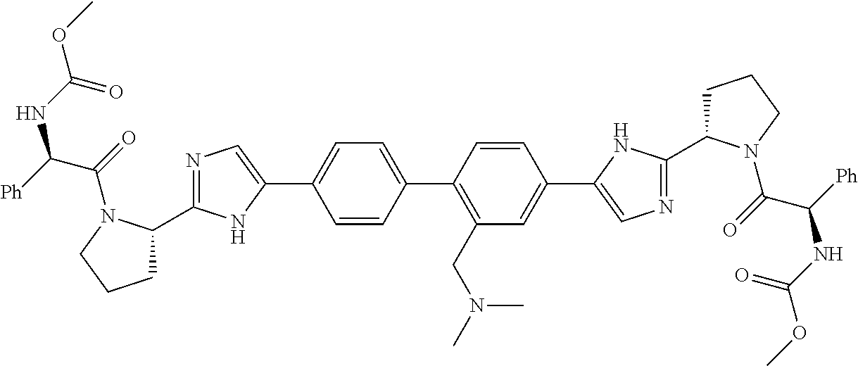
C1=CC(C2=C(CN(C)C)C=C(C3=CN=C(C4CCCN4C(C(NC(=O)OC)[Ph])=O)N3)C=C2)=CC=C1C1=CN=C(C2CCCN2C(C(NC(=O)OC)[Ph])=O)N1
